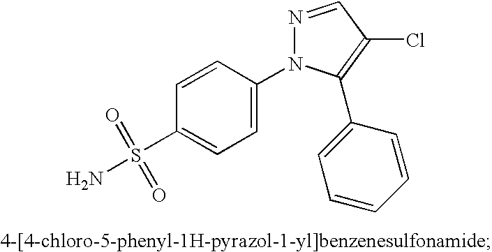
C1=C(N2N=CC(Cl)=C2C2=CC=CC=C2)C=CC(S(N)(=O)=O)=C1
